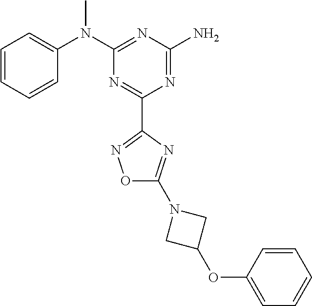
C1=CC=CC(N(C2=NC(N)=NC(C3=NOC(N4CC(OC5=CC=CC=C5)C4)=N3)=N2)C)=C1
